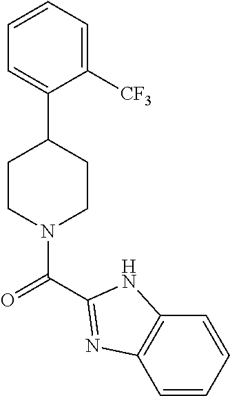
C1=C(C2CCN(C(=O)C3=NC4=C(C=CC=C4)N3)CC2)C([CF3])=CC=C1
